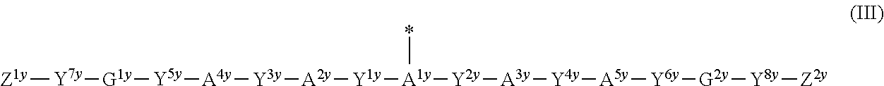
[Z1y][Y7y][G1y][Y5y][A4y][Y3y][A2y][Y1y][A1y]([Y2y][A3y][Y4y][A5y][Y6y][G2y][Y8y][Z2y])*
